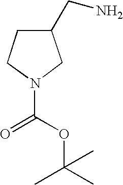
N1(C(OC(C)(C)C)=O)CC(CN)CC1
